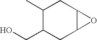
OCC1CC2C(CC1C)O2
